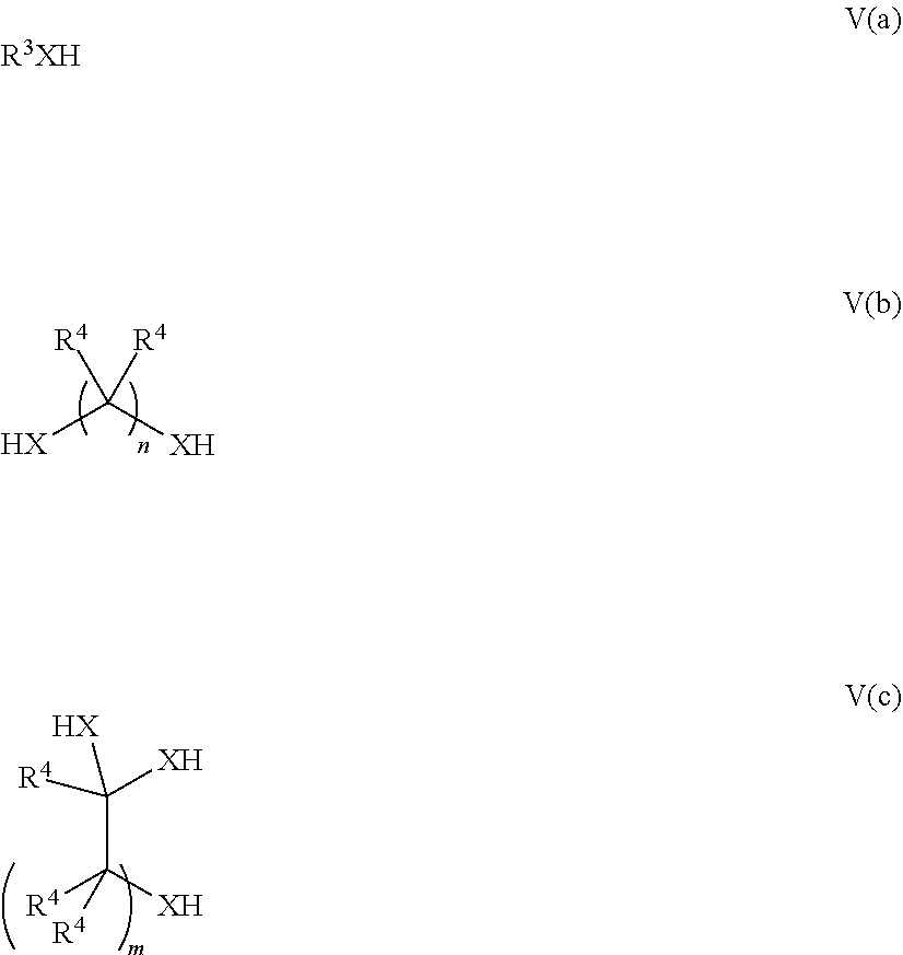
C(C([XH])([R4])[R4])([R4])([XH])[HX].[HX]C([XH])([R4])[R4].[R3XH]
